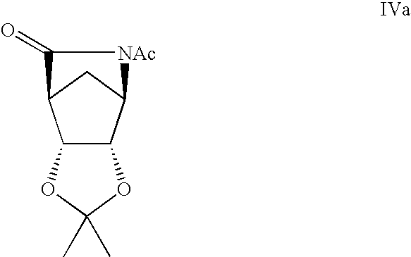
C12C(C3CC1C(=O)[NAc]3)OC(C)(C)O2
